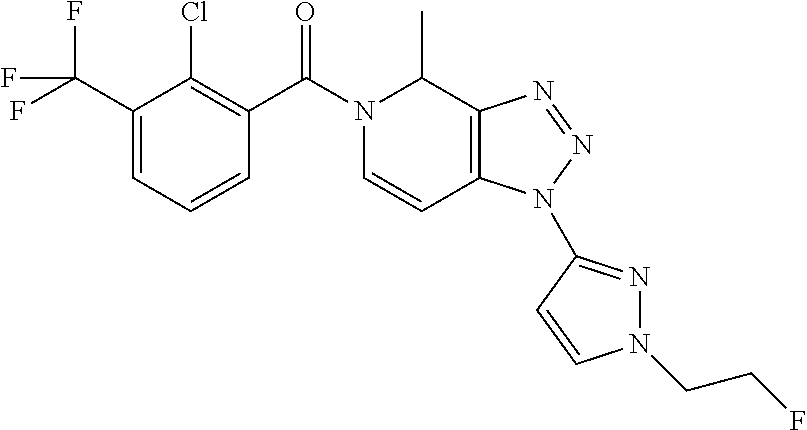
N1(C(C2=C(Cl)C(C(F)(F)F)=CC=C2)=O)C=CC2=C(C1C)N=NN2C1=NN(CCF)C=C1
